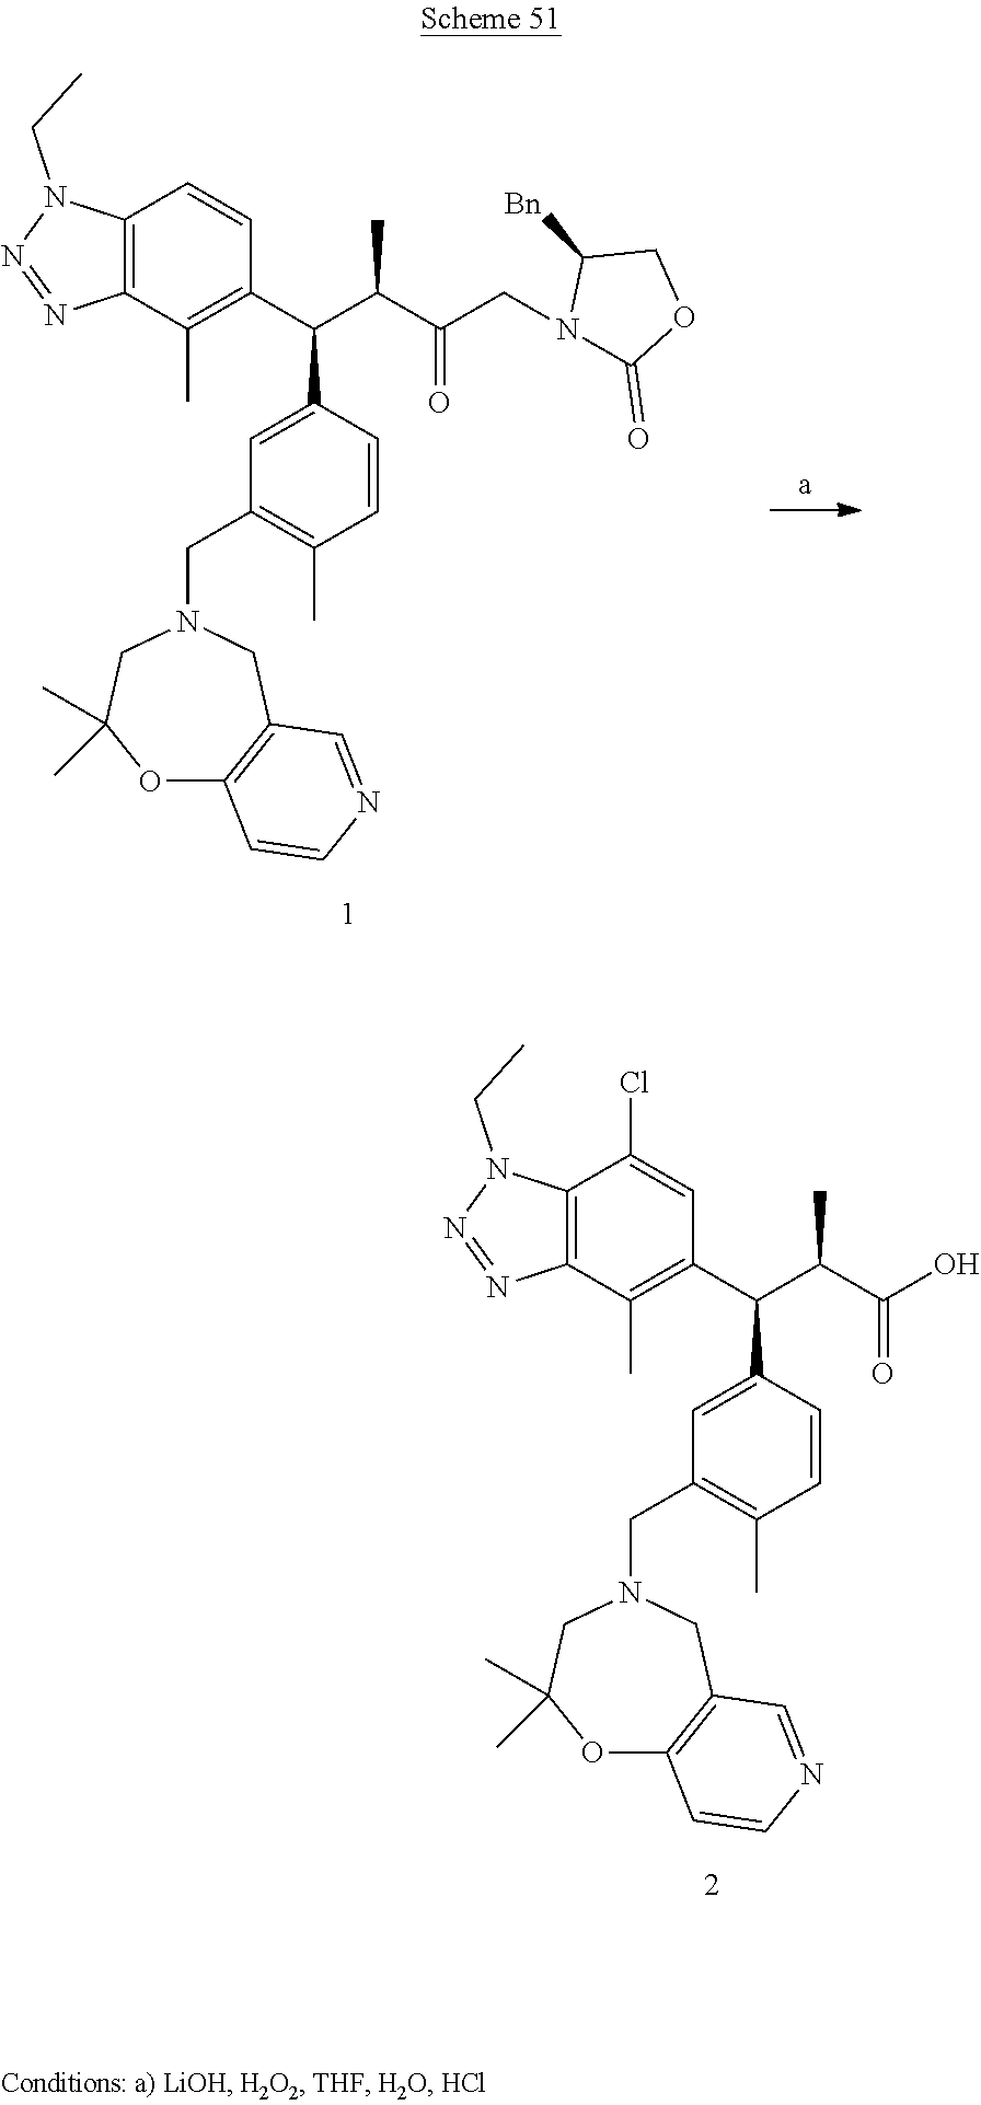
C1=C(C(C(C(CN2C(=O)OCC2[Bn])=O)C)C2=C(C)C3=C(C=C2)N(CC)N=N3)C=CC(C)=C1CN1CC(C)(C)OC2=C(C1)C=NC=C2.C1=C(C(C(C(O)=O)C)C2=C(C)C3=C(C(Cl)=C2)N(CC)N=N3)C=CC(C)=C1CN1CC(C)(C)OC2=C(C1)C=NC=C2
